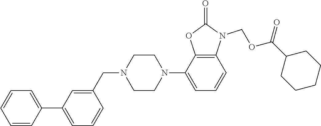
C1=CC=CC(C2=CC=CC(CN3CCN(C4=CC=CC5=C4OC(=O)N5COC(C4CCCCC4)=O)CC3)=C2)=C1
